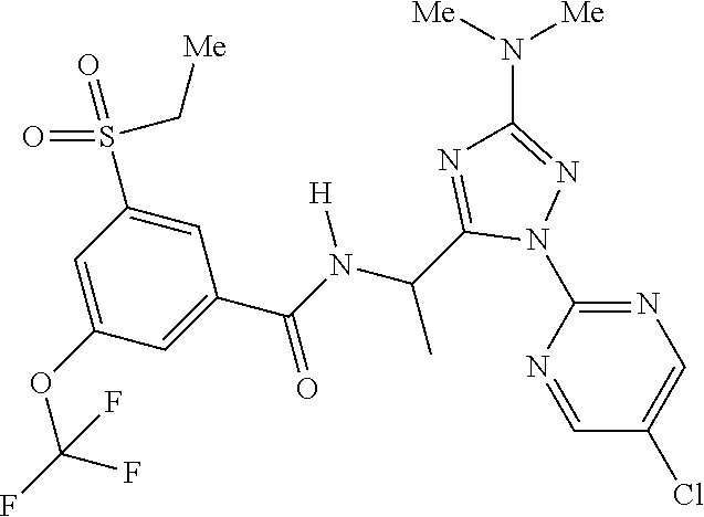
C1=NC(N2N=C(N([Me])[Me])N=C2C(C)N([H])C(=O)C2=CC(OC(F)(F)F)=CC(S(=O)(=O)C[Me])=C2)=NC=C1Cl
